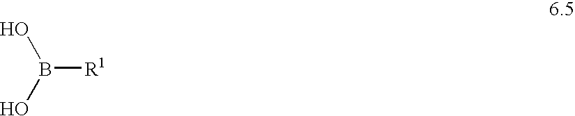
OB(O)[R1]
